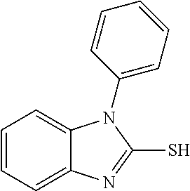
C1=CC=C2C(=C1)N(C1=CC=CC=C1)C(S)=N2
